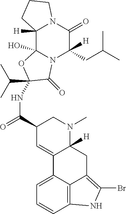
C12([H])C3(O)N(C([H])(CC(C)C)C(=O)N1CCC2)C(=O)C(C(C)C)(NC(C1C=C2C([H])(N(C)C1)CC1=C(Br)NC4=C1C2=CC=C4)=O)O3
